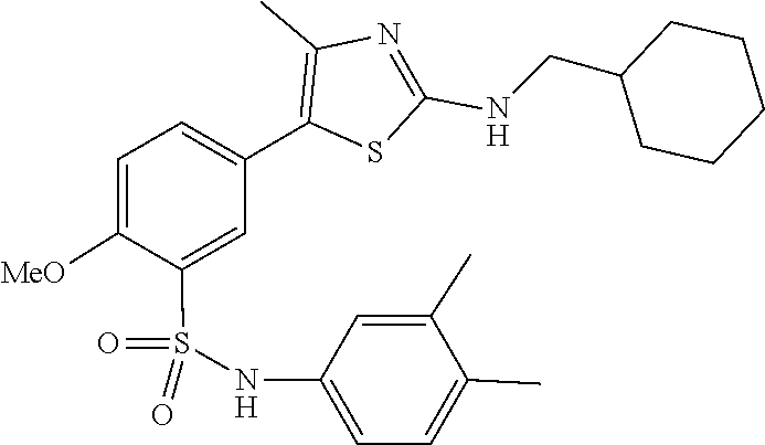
O=S(=O)(NC1=CC=C(C)C(C)=C1)C1=CC(C2=C(C)N=C(NCC3CCCCC3)S2)=CC=C1[MeO]
